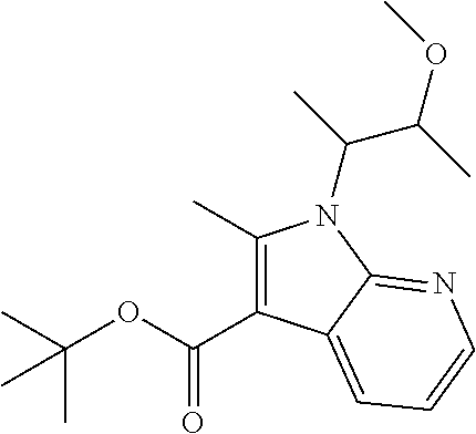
C1(C)=C(C(=O)OC(C)(C)C)C2=CC=CN=C2N1C(C(OC)C)C
